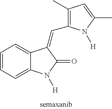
C1=CC=C2C(=C1)C(=CC1=C(C)C=C(C)N1[H])C(=O)N2[H]
